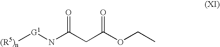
[G1](NC(CC(OCC)=O)=O)[(R5)n]
